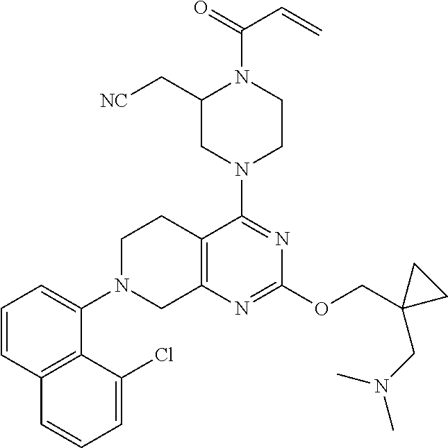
C1=CC2=C(C(N3CC4=C(CC3)C(N3CCN(C(=O)C=C)C(C[NC])C3)=NC(OCC3(CN(C)C)CC3)=N4)=C1)C(Cl)=CC=C2
